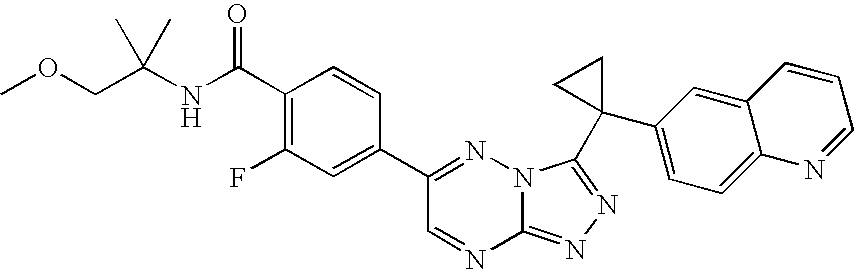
C12=NN=C(C3(C4=CC=C5C(=C4)C=CC=N5)CC3)N1N=C(C1=CC(F)=C(C(NC(COC)(C)C)=O)C=C1)C=N2
